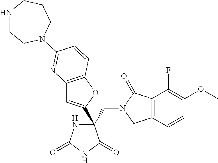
C(C1(C2=CC3=C(O2)C=CC(N2CCNCCC2)=N3)NC(=O)NC1=O)N1CC2=C(C1=O)C(F)=C(OC)C=C2
